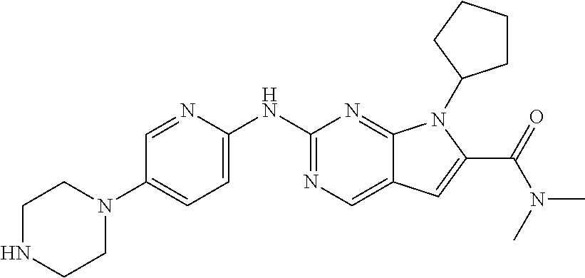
N1=CC(N2CCNCC2)=CC=C1NC1=NC=C2C(=N1)N(C1CCCC1)C(C(=O)N(C)C)=C2
